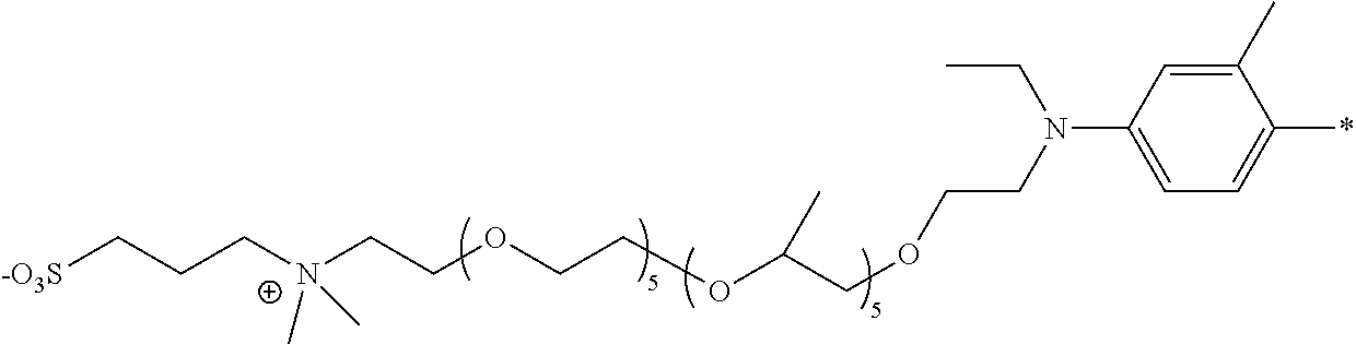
C1(C)=CC(N(CCOCC(OCCOCC[N+](CCC[-O3S])(C)C)C)CC)=CC=C1*
